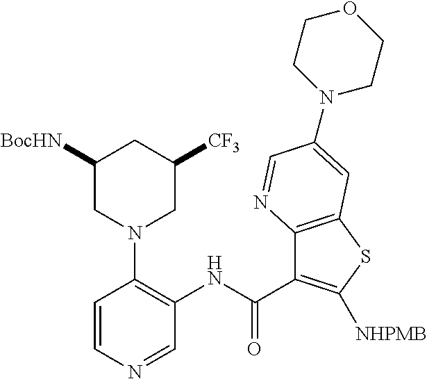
C1([BocHN])CN(C2=C(NC(=O)C3=C([NHPMB])SC4=C3N=CC(N3CCOCC3)=C4)C=NC=C2)CC([CF3])C1
